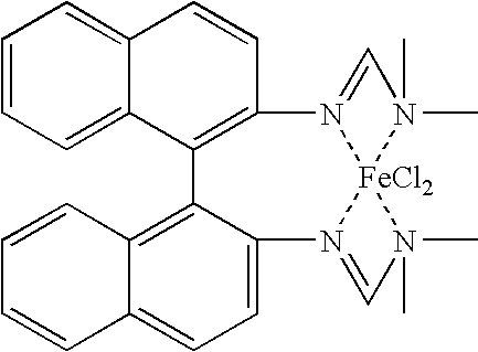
C1=CC=C2C(=C1)C=CC1=C2C2=C3C(=CC=C2N2=CN(C)(C)[FeCl2]24N1=CN4(C)C)C=CC=C3
